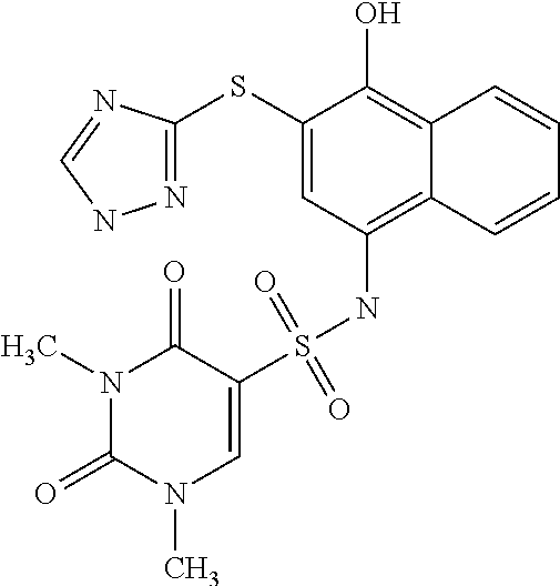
N1=C(SC2=CC(NS(C3=CN(C)C(=O)N(C)C3=O)(=O)=O)=C3C(=C2O)C=CC=C3)N=CN1
